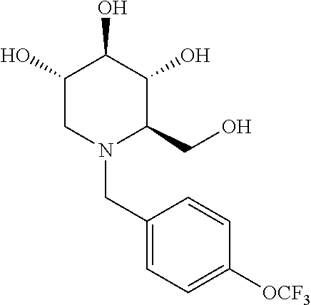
C1(O)CN(CC2=CC=C([OCF3])C=C2)C(CO)C(O)C1O
